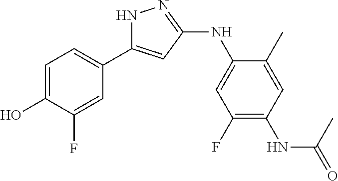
N1C(C2=CC=C(O)C(F)=C2)=CC(NC2=CC(F)=C(NC(=O)C)C=C2C)=N1
